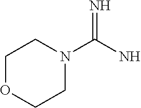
C1OCCN(C(=N)N)C1
